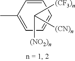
C1(C)=CC=CC=C1.[(CF3)n]C([(CN)n])[(NO2)n]
